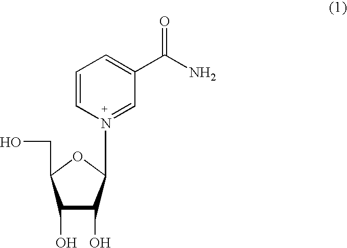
C1=CN(C2C(O)C(O)C(CO)O2)=CC(C(N)=O)=C1
